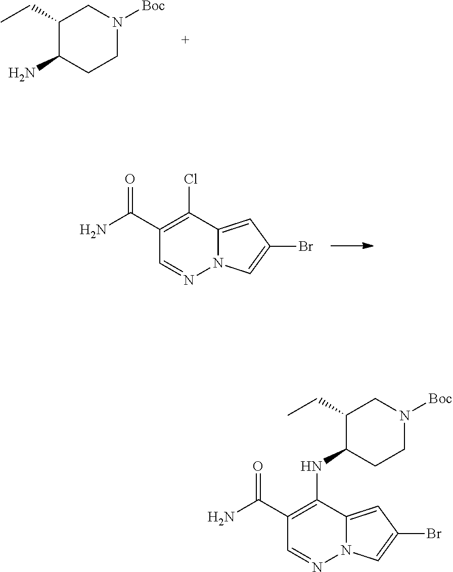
C1(CC)C(N)CCN([Boc])C1.C1(C(N)=O)=C(Cl)C2=CC(Br)=CN2N=C1.C1(C(N)=O)=C(NC2C(CC)CN([Boc])CC2)C2=CC(Br)=CN2N=C1
